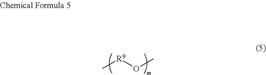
C[R9]OC
